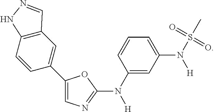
C1=C(C2=CC3=C(C=C2)NN=C3)OC(N(C2=CC(N(S(C)(=O)=O)[H])=CC=C2)[H])=N1
